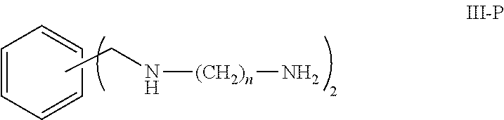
C1=CC=CC=C1.CCN[(CH2)n]N
